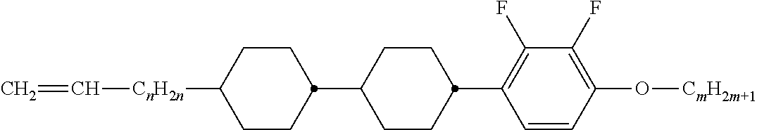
C1CC(C2CCC([CnH2n]C=C)CC2)CCC1C1=C(F)C(F)=C(O[CmH2m+1])C=C1
